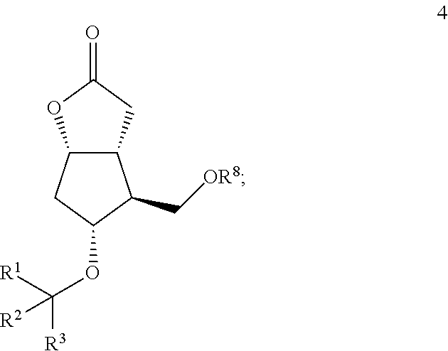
C12C(CC(=O)O1)C(C[OR8])C(OC([R3])([R1])[R2])C2
